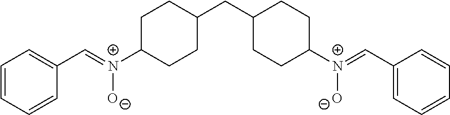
[N+](=CC1=CC=CC=C1)([O-])C1CCC(CC2CCC([N+](=CC3=CC=CC=C3)[O-])CC2)CC1
